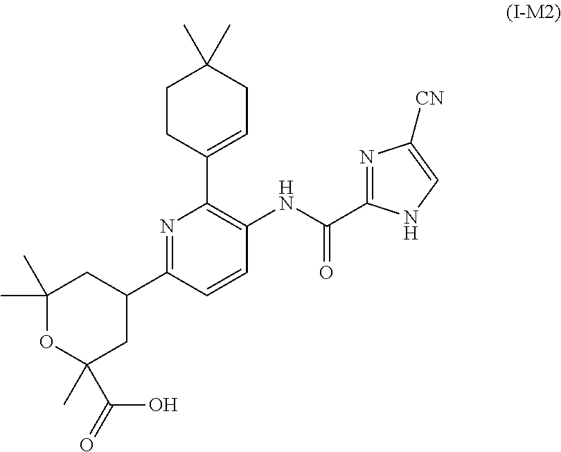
C1(C)(C)OC(C)(C(=O)O)CC(C2=NC(C3=CCC(C)(C)CC3)=C(NC(=O)C3=NC([CN])=CN3)C=C2)C1
